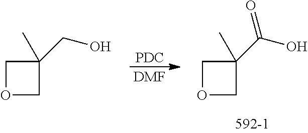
O1CC(CO)(C)C1.[PDC].[DMF].O1CC(C(O)=O)(C)C1
